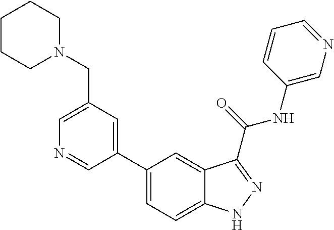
C1(CN2CCCCC2)=CN=CC(C2=CC=C3C(=C2)C(C(NC2=CN=CC=C2)=O)=NN3)=C1
